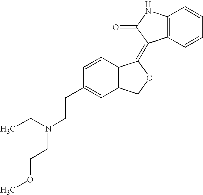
C1=CC(CCN(CC)CCOC)=CC2=C1C(=C1C3=C(NC1=O)C=CC=C3)OC2
